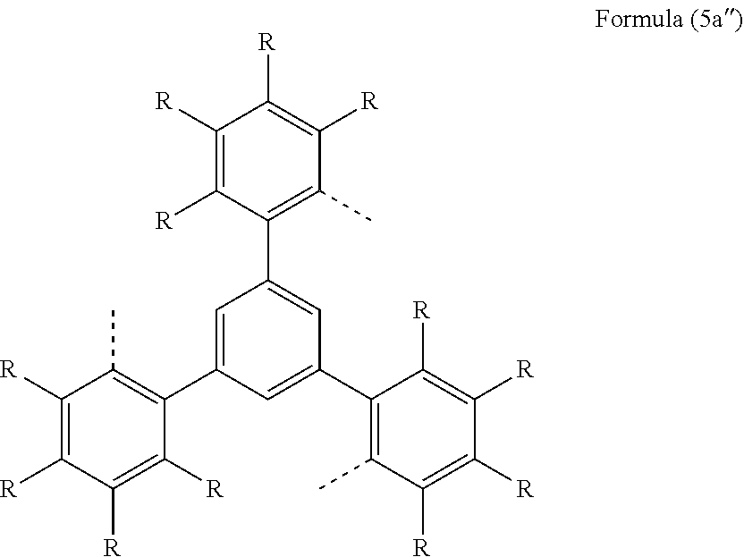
C1([R])=C([R])C(C2=CC(C3=C(C)C([R])=C([R])C([R])=C3[R])=CC(C3=C(C)C([R])=C([R])C([R])=C3[R])=C2)=C(C)C([R])=C1[R]
